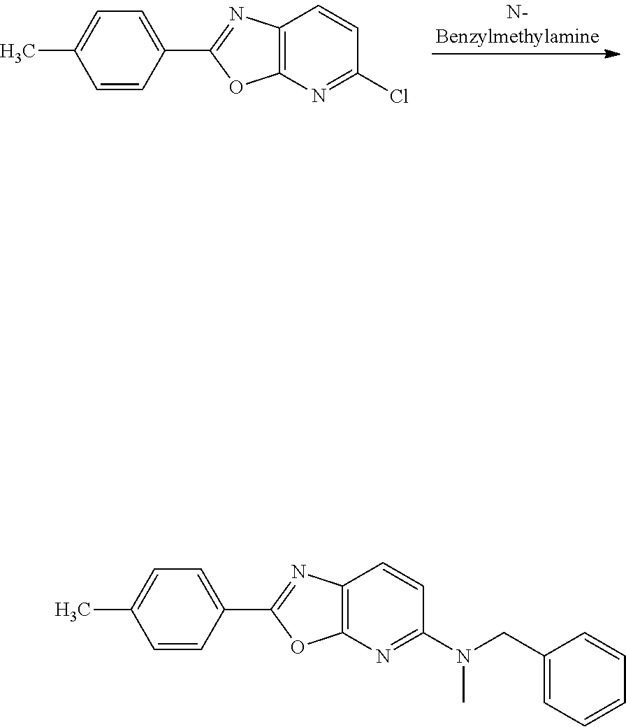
C1=CC(C2=NC3=C(N=C(Cl)C=C3)O2)=CC=C1C.C1=CC(C2=NC3=C(N=C(N(CC4=CC=CC=C4)C)C=C3)O2)=CC=C1C
